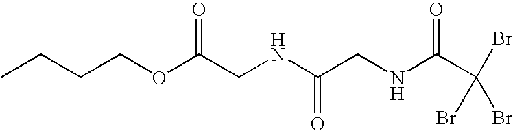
CCCCOC(CNC(CNC(C(Br)(Br)Br)=O)=O)=O
